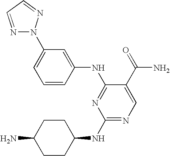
C1=C(N2N=CC=N2)C=C(NC2=NC(NC3CCC(N)CC3)=NC=C2C(=O)N)C=C1
